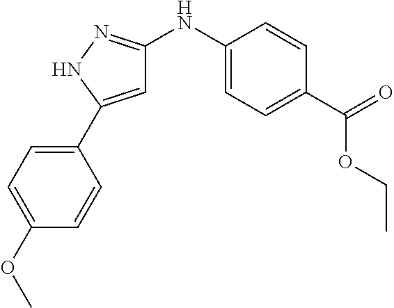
C1=C(C2=CC=C(OC)C=C2)NN=C1NC1=CC=C(C(=O)OCC)C=C1
